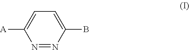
C1(B)=CC=C([A])N=N1
